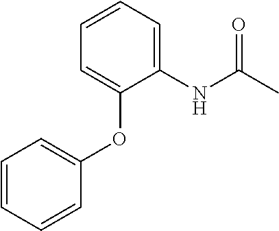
N(C(C)=O)C1=CC=CC=C1OC1=CC=CC=C1
